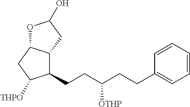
C1(CCC(CCC2=CC=CC=C2)[OTHP])C2C(CC1[THPO])OC(O)C2
